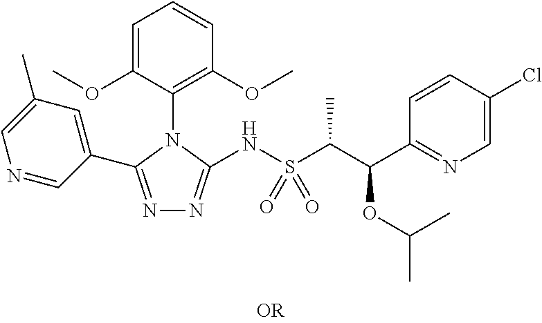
N1=C(C2=CC(C)=CN=C2)N(C2=C(OC)C=CC=C2OC)C(NS(C(C(C2=NC=C(Cl)C=C2)OC(C)C)C)(=O)=O)=N1
